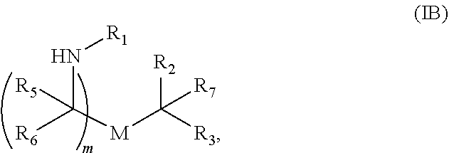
N(C([M]C([R3])([R2])[R7])([R6])[R5])[R1]
